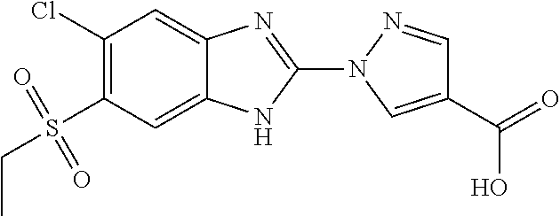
C1(Cl)=C(S(CC)(=O)=O)C=C2C(=C1)N=C(N1C=C(C(=O)O)C=N1)N2
